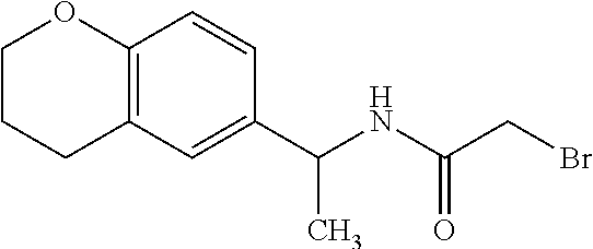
C12=C(C=C(C(NC(CBr)=O)C)C=C1)CCCO2
